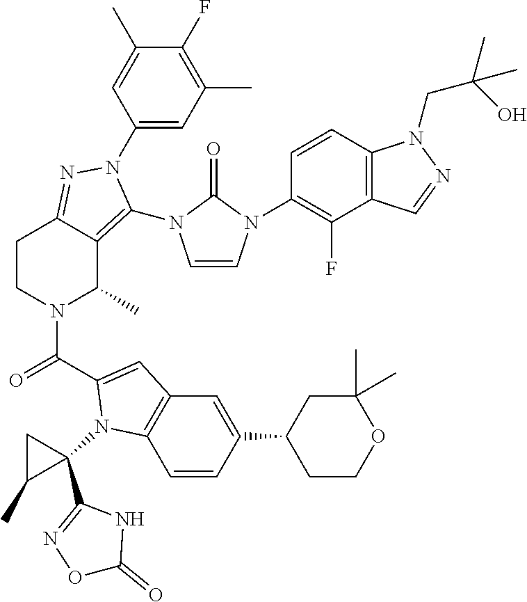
C1(F)=C(C)C=C(N2C(N3C=CN(C4=C(F)C5=C(C=C4)N(CC(C)(O)C)N=C5)C3=O)=C3C(C)N(C(=O)C4=CC5=C(C=CC(C6CCOC(C)(C)C6)=C5)N4C4(C5=NOC(=O)N5)CC4C)CCC3=N2)C=C1C
